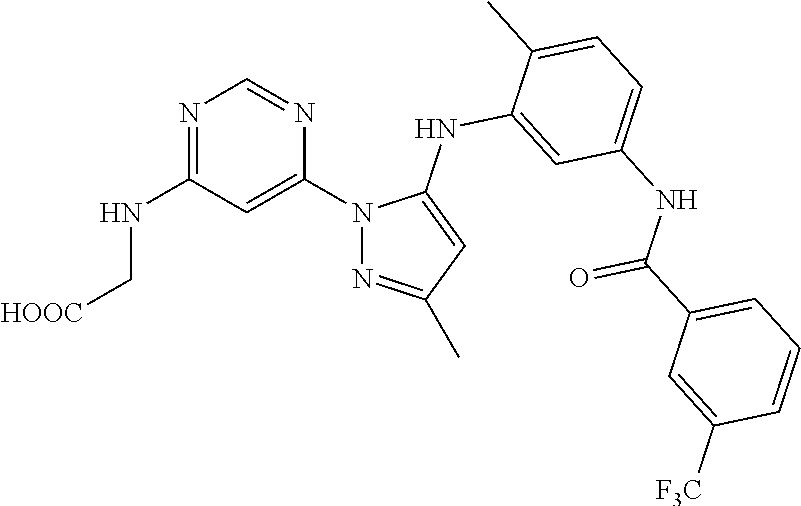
N1=C(NC[HOOC])C=C(N2N=C(C)C=C2NC2=CC(NC(C3=CC=CC([F3C])=C3)=O)=CC=C2C)N=C1
